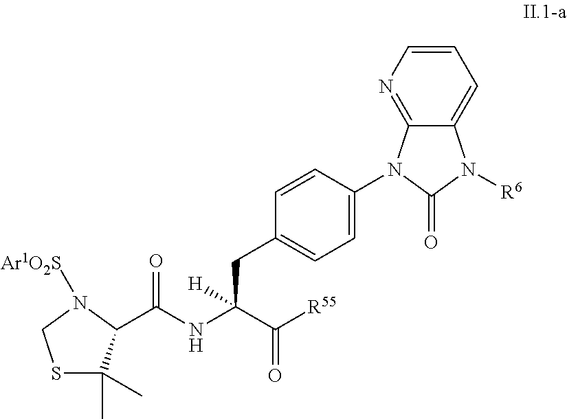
C12=NC=CC=C1N([R6])C(=O)N2C1=CC=C(CC(NC(=O)C2C(C)(C)SCN2[Ar1O2S])(C([R55])=O)[H])C=C1
